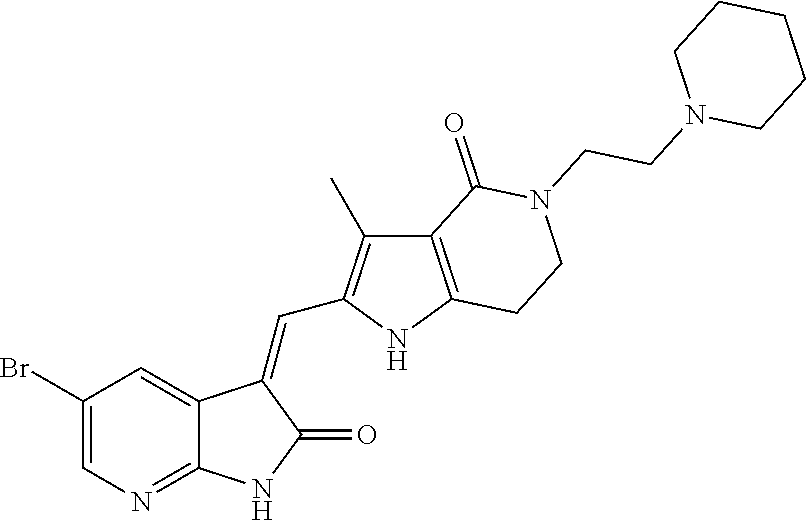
C1(Br)=CN=C2C(=C1)C(=CC1=C(C)C3=C(N1)CCN(CCN1CCCCC1)C3=O)C(=O)N2
